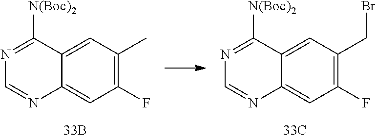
C1(F)=C(CBr)C=C2C(=C1)N=CN=C2[N(Boc)2].C1(F)=C(C)C=C2C(=C1)N=CN=C2[N(Boc)2]
